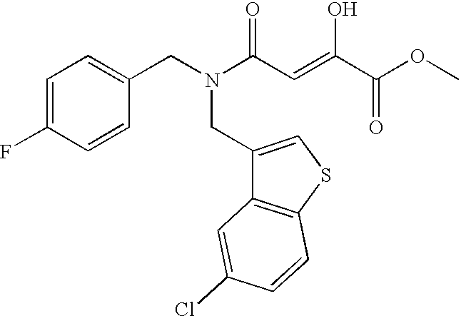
C1=C(F)C=CC(CN(C(C=C(C(OC)=O)O)=O)CC2=CSC3=C2C=C(Cl)C=C3)=C1
